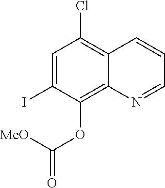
C1=C(I)C(OC([MeO])=O)=C2C(=C1Cl)C=CC=N2
